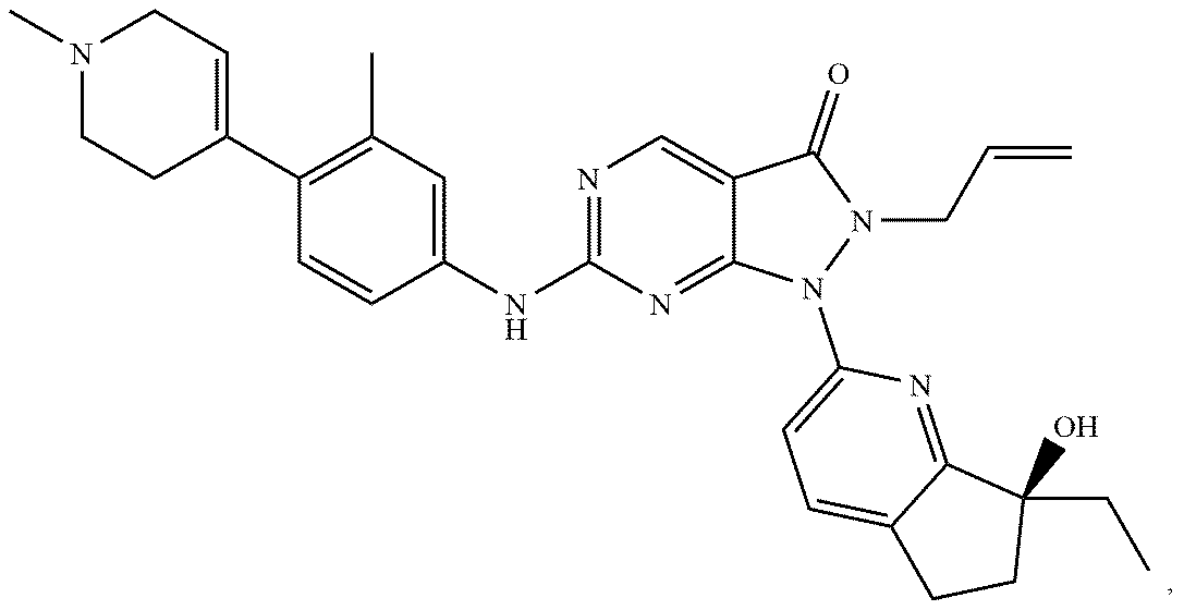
C1(C)=C(C2=CCN(C)CC2)C=CC(NC2=NC=C3C(=N2)N(C2=CC=C4C(=N2)C(CC)(O)CC4)N(CC=C)C3=O)=C1
